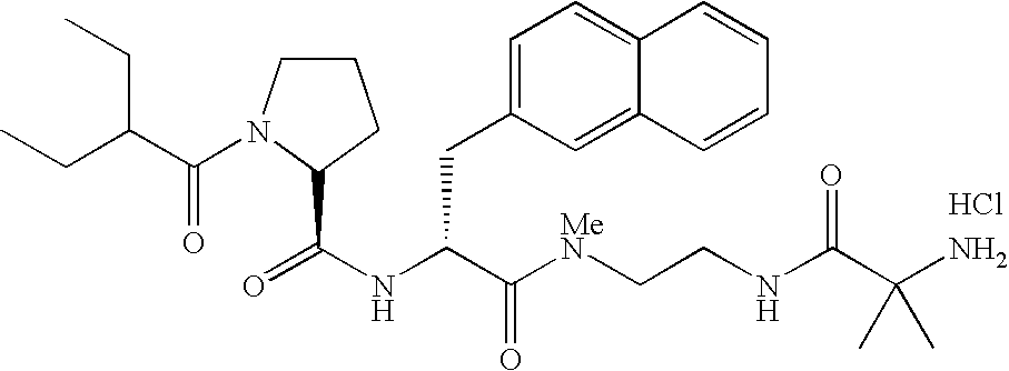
N(C(C([MeN]CCNC(C(N)(C)C)=O)=O)CC1=CC=C2C(=C1)C=CC=C2)C(=O)C1N(C(C(CC)CC)=O)CCC1.Cl
